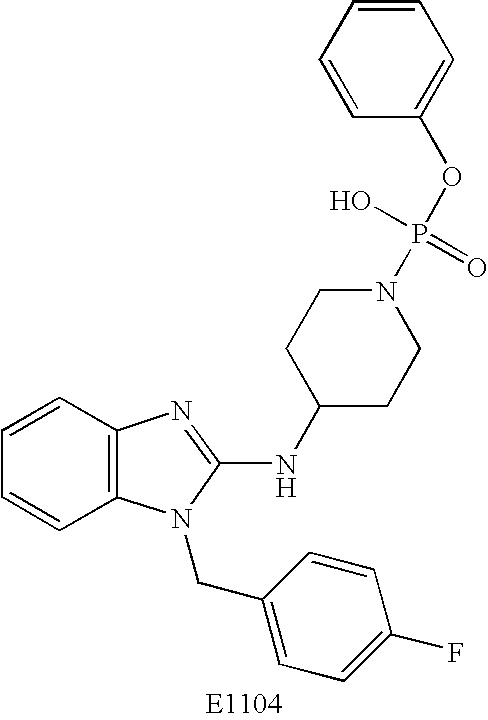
C1=CC2=C(C=C1)N(CC1=CC=C(F)C=C1)C(NC1CCN(P(OC3=CC=CC=C3)(O)=O)CC1)=N2
